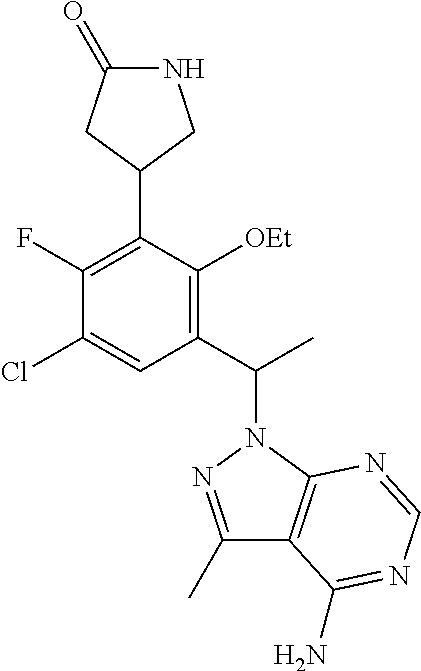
C(C)(C1=C([OEt])C(C2CNC(=O)C2)=C(F)C(Cl)=C1)N1N=C(C)C2=C1N=CN=C2N
